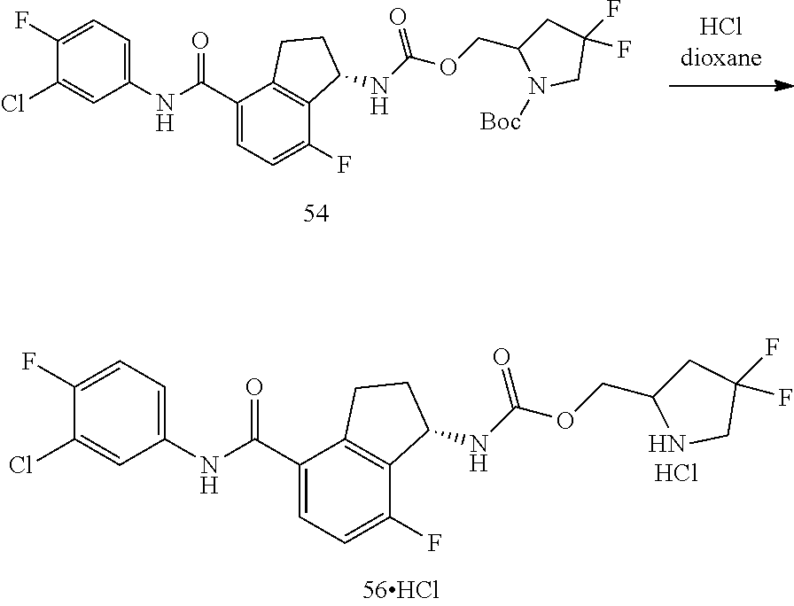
C1(Cl)=CC(NC(C2=CC=C(F)C3=C2CCC3NC(OCC2NCC(F)(F)C2)=O)=O)=CC=C1F.Cl.C1(Cl)=CC(NC(C2=CC=C(F)C3=C2CCC3NC(OCC2N([Boc])CC(F)(F)C2)=O)=O)=CC=C1F
